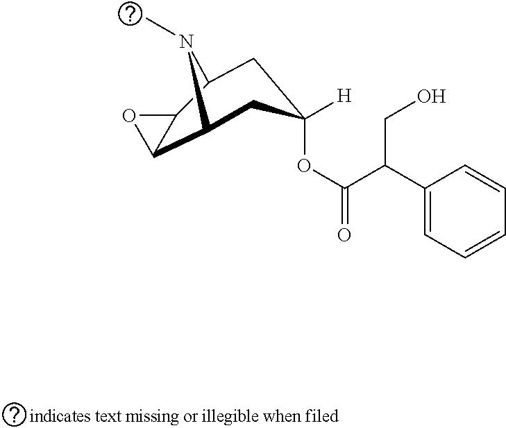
C1(C(CO)C(=O)OC2([H])CC3N(C)C(C2)C2C3O2)=CC=CC=C1
